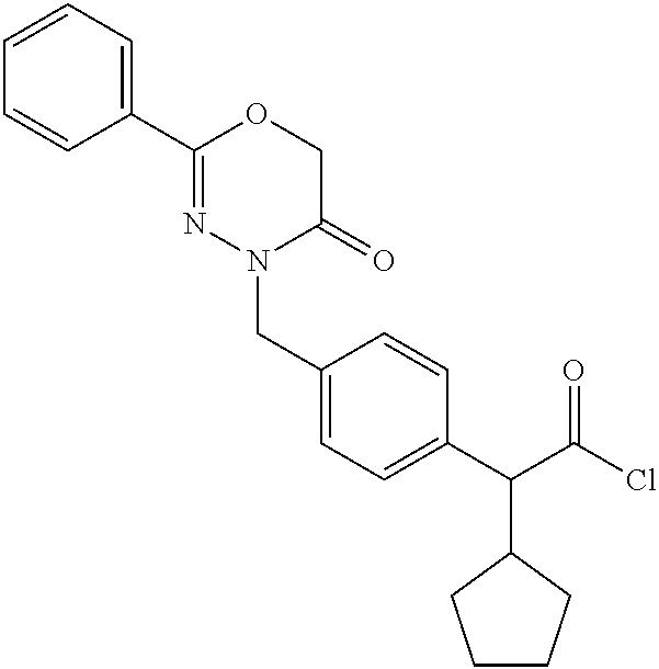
C1(C2=CC=CC=C2)=NN(CC2=CC=C(C(C(Cl)=O)C3CCCC3)C=C2)C(=O)CO1
